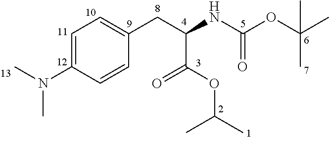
C1=C(N(C)C)C=CC(CC(NC(OC(C)(C)C)=O)C(OC(C)C)=O)=C1
